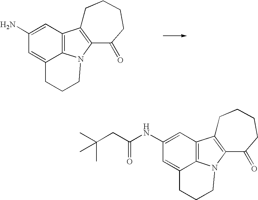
C1(N)=CC2=C3C(=C1)CCCN3C1=C2CCCCC1=O.C1(NC(CC(C)(C)C)=O)=CC2=C3C(=C1)CCCN3C1=C2CCCCC1=O
